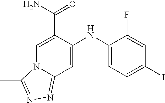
C1=C(C(N)=O)C(NC2=CC=C(I)C=C2F)=CC2=NN=C(C)N12
